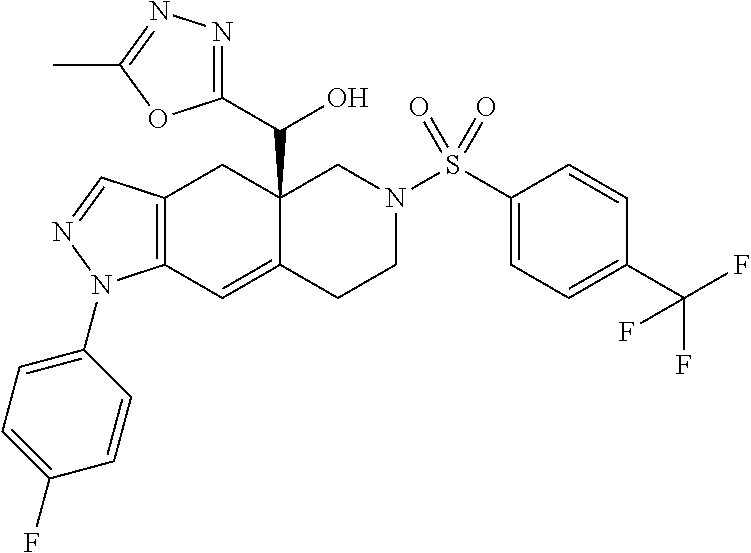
C12(C(C3=NN=C(C)O3)O)C(=CC3=C(C1)C=NN3C1=CC=C(F)C=C1)CCN(S(C1=CC=C(C(F)(F)F)C=C1)(=O)=O)C2
